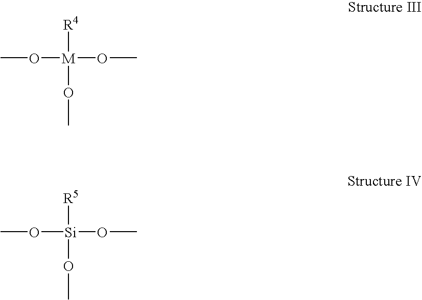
[M](OC)(OC)([R4])OC.[Si](OC)(OC)([R5])OC
